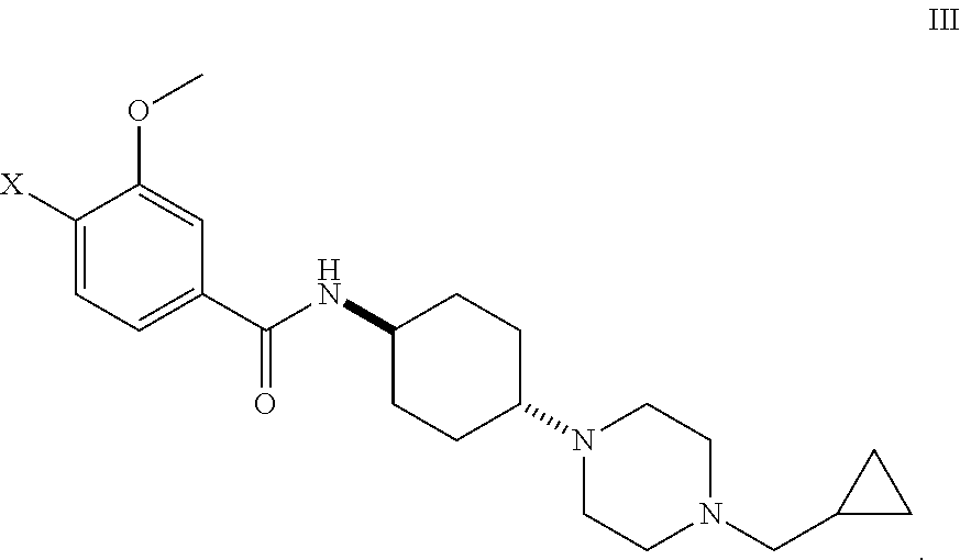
C1([X])=CC=C(C(=O)NC2CCC(N3CCN(CC4CC4)CC3)CC2)C=C1OC
